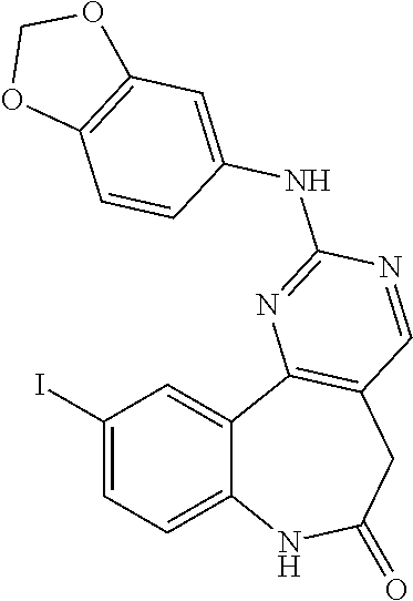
C12=CC=C(I)C=C1C1=C(CC(=O)N2)C=NC(NC2=CC3=C(C=C2)OCO3)=N1
